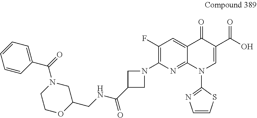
C1(N2CC(C(NCC3CN(C(=O)C4=CC=CC=C4)CCO3)=O)C2)=C(F)C=C2C(=N1)N(C1=NC=CS1)C=C(C(O)=O)C2=O
